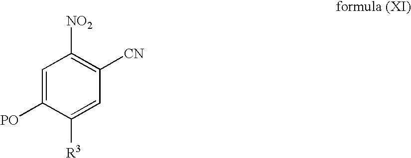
C1=C([PO])C([R3])=CC([CN])=C1[NO2]
